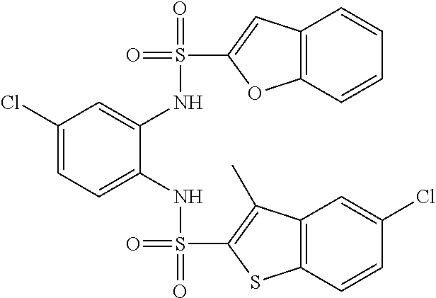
C1(Cl)=CC=C(NS(=O)(=O)C2=C(C)C3=C(S2)C=CC(Cl)=C3)C(NS(=O)(C2=CC3=C(O2)C=CC=C3)=O)=C1
